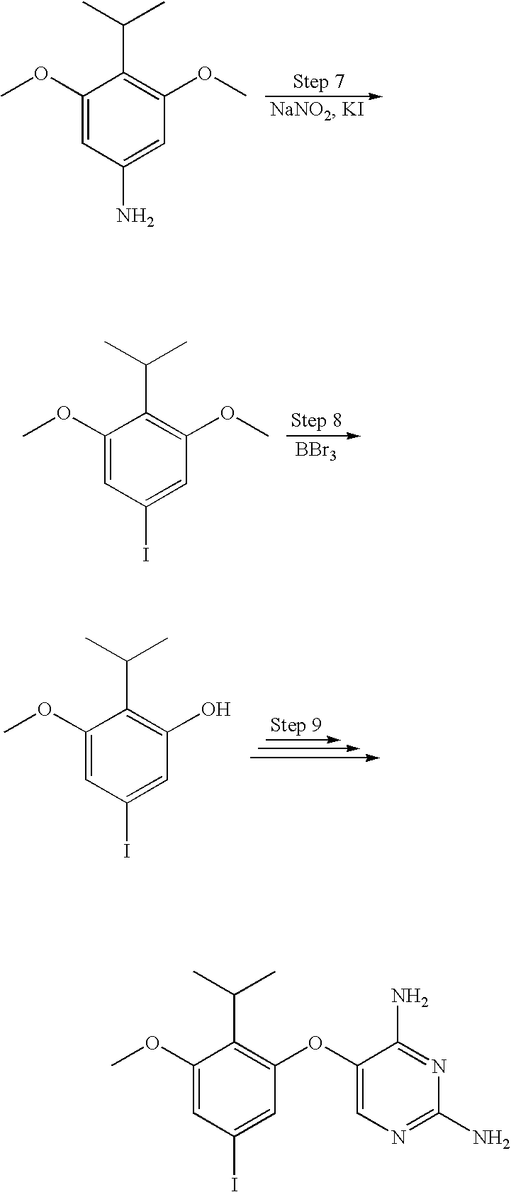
C1(OC)=CC(N)=CC(OC)=C1C(C)C.C1(OC)=CC(I)=CC(OC)=C1C(C)C.[BBr3].C1(OC)=CC(I)=CC(O)=C1C(C)C.C1(OC)=CC(I)=CC(OC2=CN=C(N)N=C2N)=C1C(C)C
